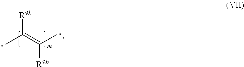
[R9b]C(=C(C)[R9b])C
